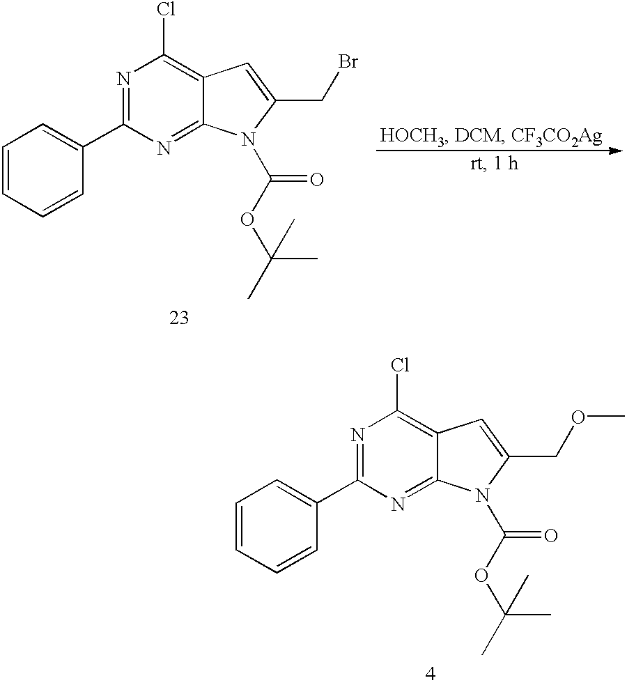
C1=CC=CC(C2=NC(Cl)=C3C(=N2)N(C(=O)OC(C)(C)C)C(CBr)=C3)=C1.C1=CC=CC(C2=NC(Cl)=C3C(=N2)N(C(=O)OC(C)(C)C)C(COC)=C3)=C1
